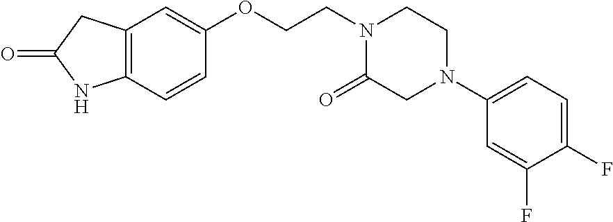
C12=C(C=CC(OCCN3C(=O)CN(C4=CC=C(F)C(F)=C4)CC3)=C1)NC(=O)C2
